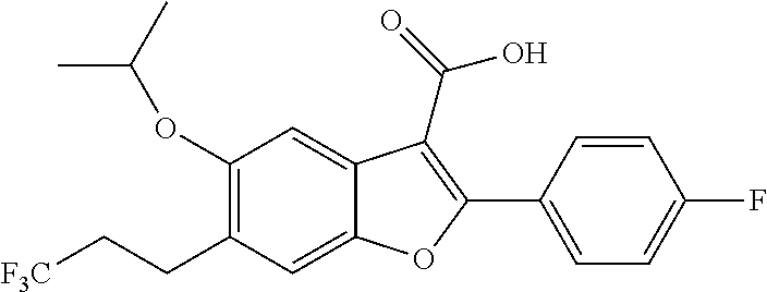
C1(OC(C)C)=C(CC[F3C])C=C2C(=C1)C(C(=O)O)=C(C1=CC=C(F)C=C1)O2
